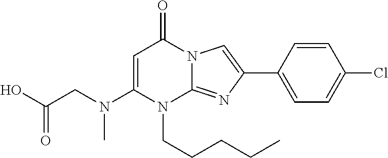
N(C1=CC(=O)N2C(=NC(C3=CC=C(Cl)C=C3)=C2)N1CCCCC)(CC(O)=O)C
